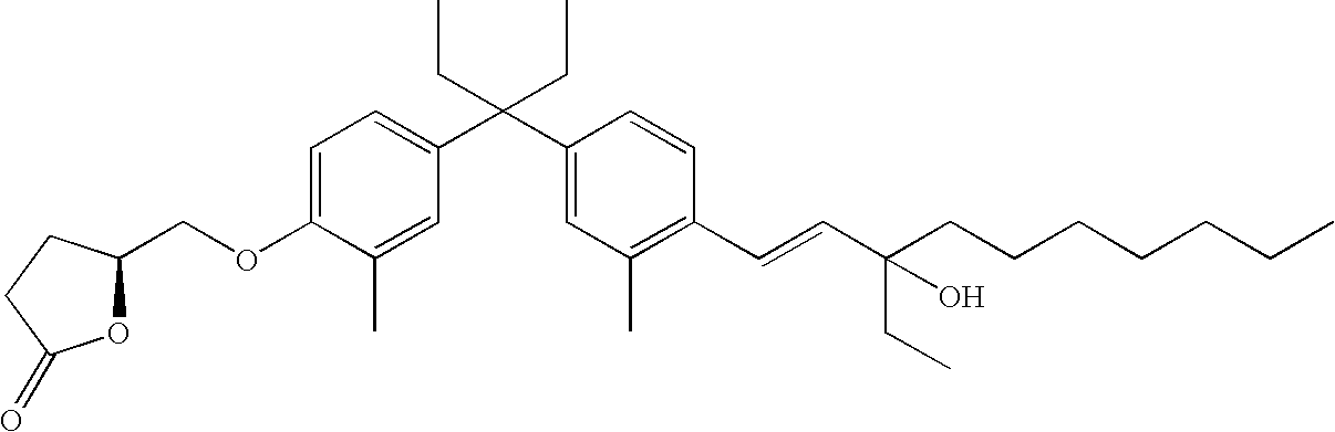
C1(OCC2OC(=O)CC2)=CC=C(C(C2=CC(C)=C(C=CC(CCCCCCC)(CC)O)C=C2)(CC)CC)C=C1C
